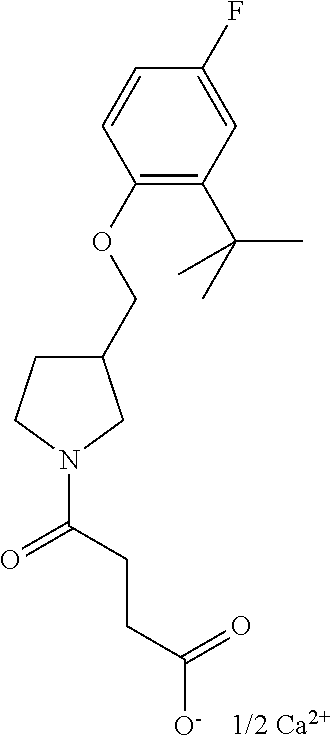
C1(COC2=C(C(C)(C)C)C=C(F)C=C2)CCN(C(=O)CCC([O-])=O)C1
